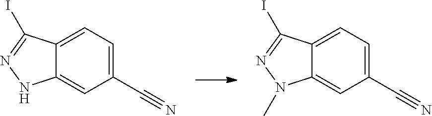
C12=CC=C(C#N)C=C1NN=C2I.C12=CC=C(C#N)C=C1N(C)N=C2I
